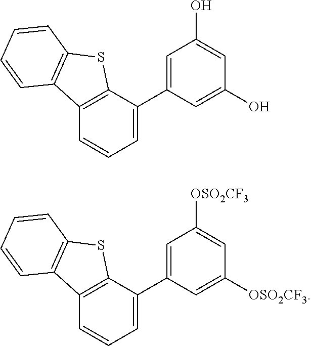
C1=C(C2=CC=CC3=C2SC2=C3C=CC=C2)C=C(O)C=C1O.C1=C(C2=CC=CC3=C2SC2=C3C=CC=C2)C=C([OSO2CF3])C=C1[OSO2CF3]
